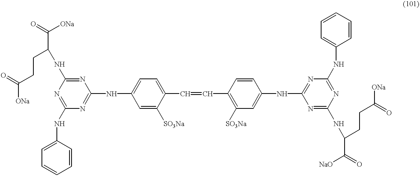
N1=C(NC2=CC=CC=C2)N=C(NC2=CC=C(C=CC3=C([SO3Na])C=C(NC4=NC(NC5=CC=CC=C5)=NC(NC(C([NaO])=O)CCC([ONa])=O)=N4)C=C3)C([SO3Na])=C2)N=C1NC(C(=O)[ONa])CCC([ONa])=O
